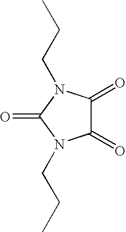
C1(=O)C(=O)N(CCC)C(=O)N1CCC
